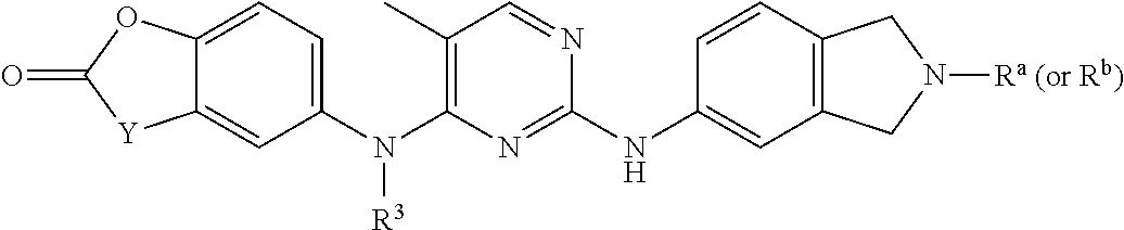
C1(N(C2=C(C)C=NC(NC3=CC4=C(C=C3)CN([Ra (or Rb)])C4)=N2)[R3])=CC=C2C(=C1)[Y]C(=O)O2
